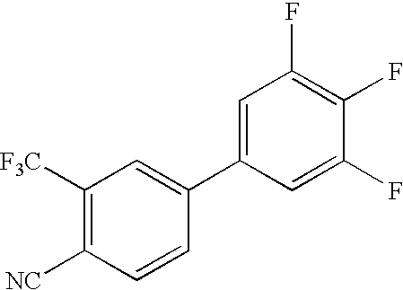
C1([F3C])=C([NC])C=CC(C2=CC(F)=C(F)C(F)=C2)=C1
